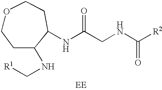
[EE].N(C(CNC([R2])=O)=O)C1C(NC[R1])CCOCC1
